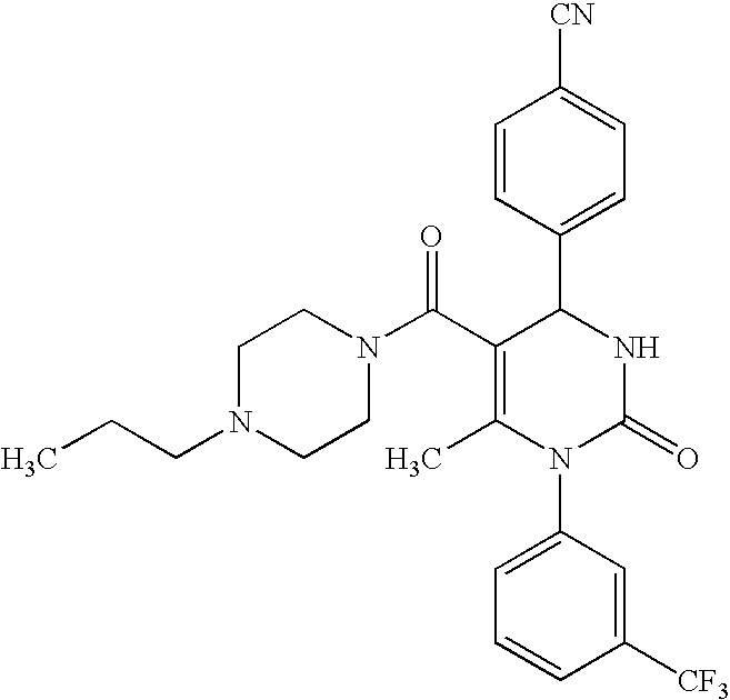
C1=CC(C2C(C(=O)N3CCN(CCC)CC3)=C(C)N(C3=CC=CC([CF3])=C3)C(=O)N2)=CC=C1[CN]
